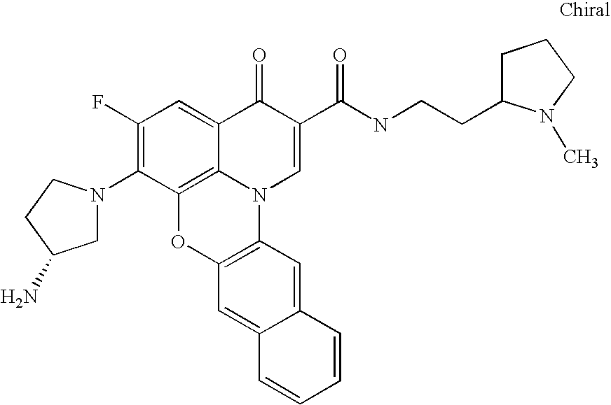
C1(F)=C(N2CC(N)CC2)C2=C3C(=C1)C(=O)C(C(=O)NCCC1CCCN1C)=CN3C1=C(O2)C=C2C(=C1)C=CC=C2
